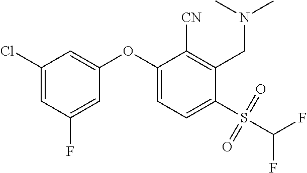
C1(OC2=CC=C(S(C(F)F)(=O)=O)C(CN(C)C)=C2[CN])=CC(Cl)=CC(F)=C1
